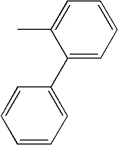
C1=CC=C(C2=CC=CC=C2C)C=C1
